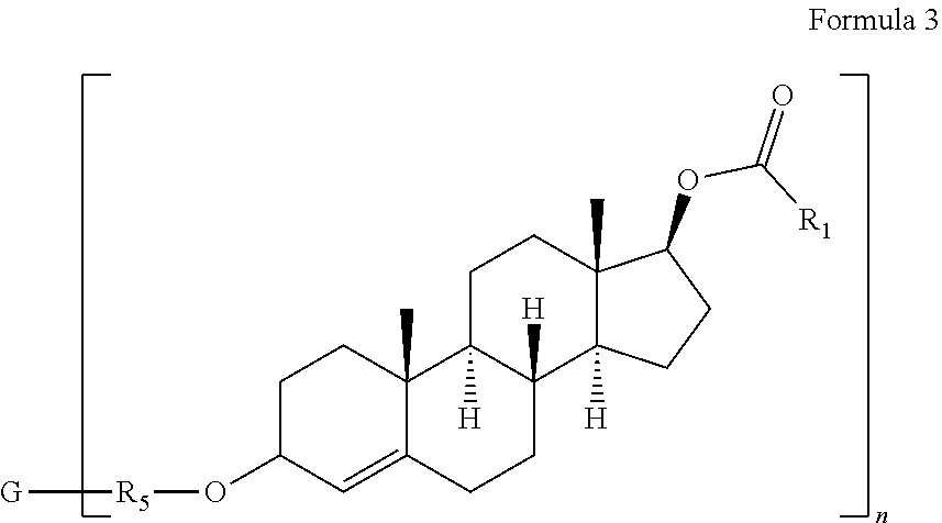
C12(C)C(=CC(O[R5][G])CC1)CCC1([H])C2([H])CCC2(C)C1([H])CCC2OC([R1])=O
